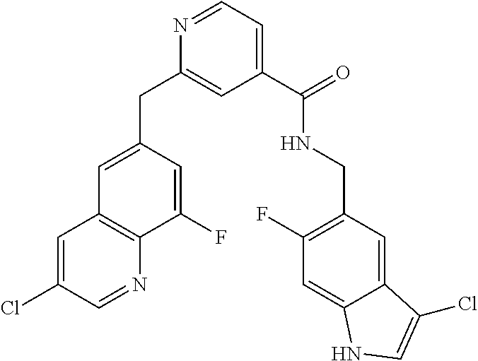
C1=C(Cl)C=NC2=C1C=C(CC1=CC(C(NCC3=C(F)C=C4C(=C3)C(Cl)=CN4)=O)=CC=N1)C=C2F
